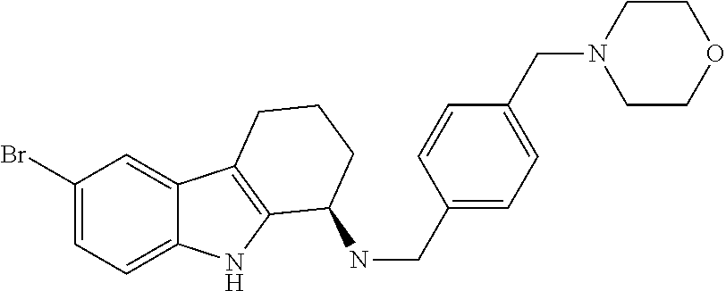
C1(Br)=CC=C2C(=C1)C1=C(N2)C(NCC2=CC=C(CN3CCOCC3)C=C2)CCC1
